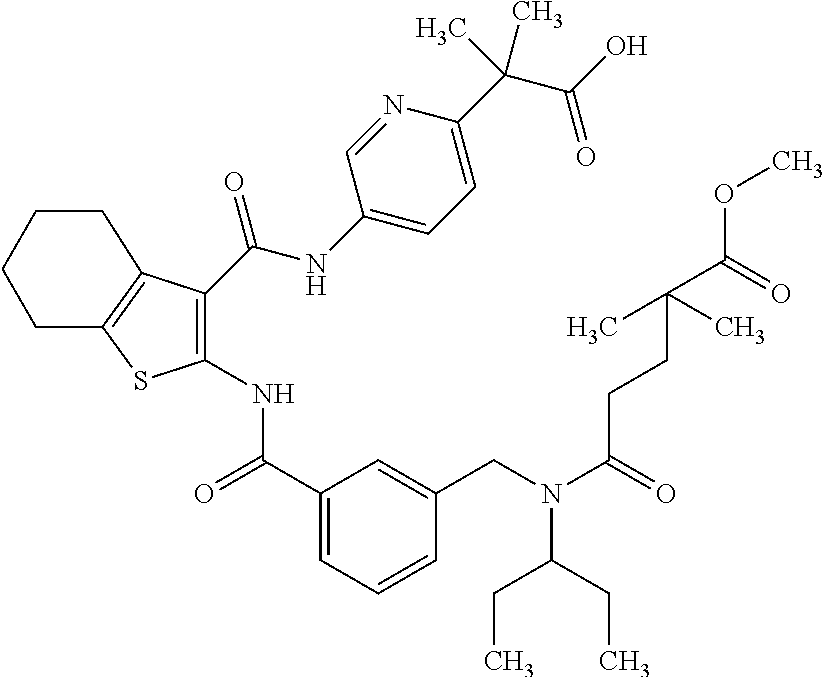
C1(C(=O)NC2=C(C(NC3=CC=C(C(C(O)=O)(C)C)N=C3)=O)C3=C(S2)CCCC3)=CC=CC(CN(C(=O)CCC(C(OC)=O)(C)C)C(CC)CC)=C1
